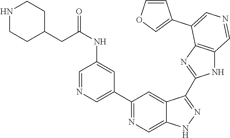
C1(C2=CN=CC(NC(=O)CC3CCNCC3)=C2)=NC=C2C(=C1)C(C1=NC3=C(N1)C=NC=C3C1=COC=C1)=NN2
